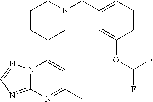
N12C(=NC=N1)N=C(C)C=C2C1CN(CC2=CC=CC(OC(F)F)=C2)CCC1
